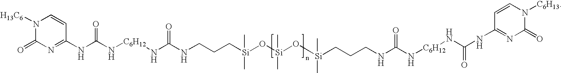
N1([H13C6])C(=O)N=C(NC(N[C6H12]NC(NCCC[Si](O[Si](O[Si](C)(C)CCCNC(N[C6H12]NC(NC2=NC(=O)N([C6H13])C=C2)=O)=O)(C)C)(C)C)=O)=O)C=C1
